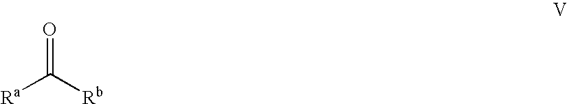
O=C([Rb])[Ra]
